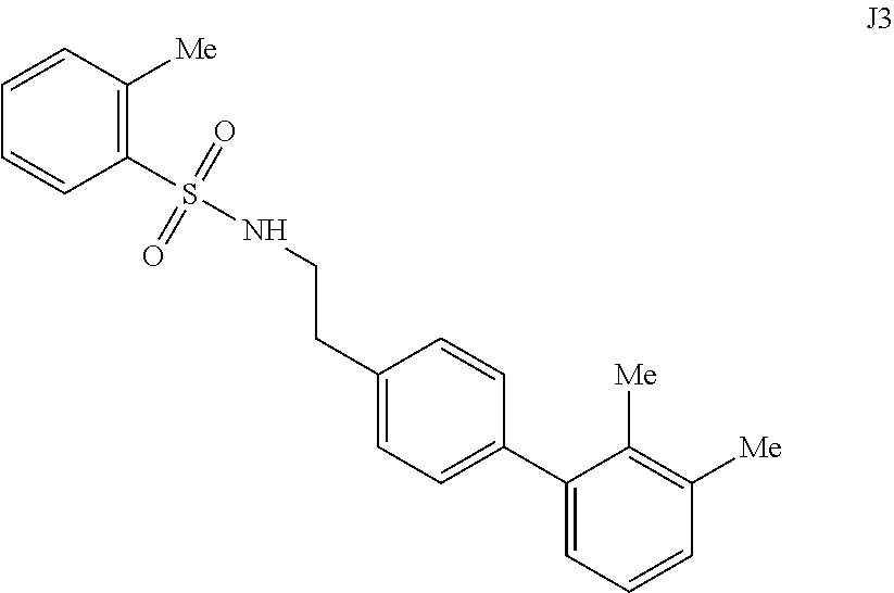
C1(S(=O)(=O)NCCC2=CC=C(C3=CC=CC([Me])=C3[Me])C=C2)=C([Me])C=CC=C1
